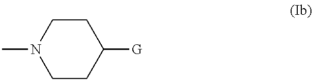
CN1CCC([G])CC1
